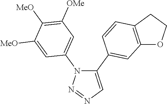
C1(C2=CC3=C(CCO3)C=C2)=CN=NN1C1=CC([OMe])=C([MeO])C([MeO])=C1
